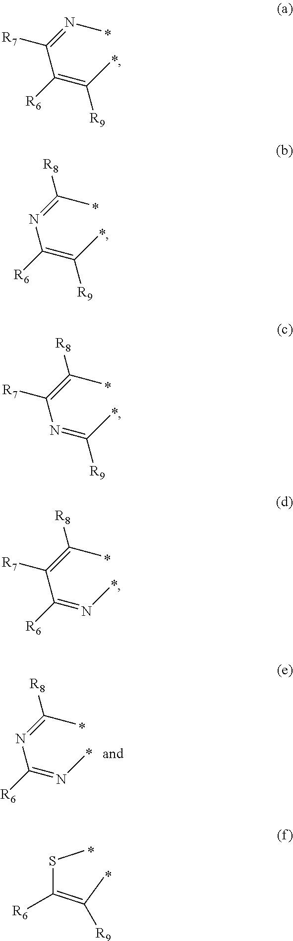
CC(=C(C(=NC)[R7])[R6])[R9].CC(=C(N=C(C)[R8])[R6])[R9].CC(=NC(=C(C)[R8])[R7])[R9].CN=C(C(=C(C)[R8])[R7])[R6].CN=C(N=C(C)[R8])[R6].S(C(=C(C)[R9])[R6])C
